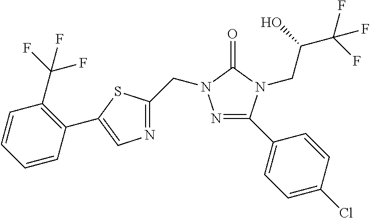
N1=C(C2=CC=C(Cl)C=C2)N(CC(C(F)(F)F)O)C(=O)N1CC1=NC=C(C2=C(C(F)(F)F)C=CC=C2)S1
